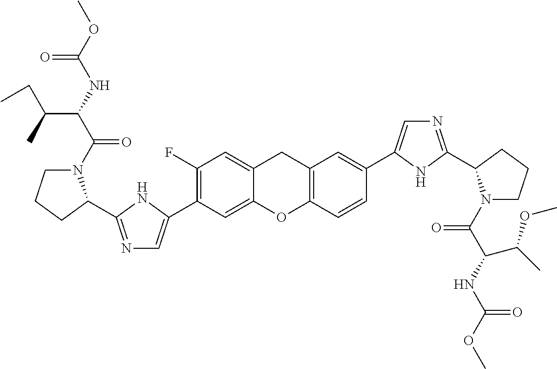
C1(C2=CN=C(C3N(C(=O)C(C(C)CC)NC(=O)OC)CCC3)N2)=C(F)C=C2CC3=C(C=CC(C4=CN=C(C5N(C(=O)C(NC(=O)OC)C(C)OC)CCC5)N4)=C3)OC2=C1
